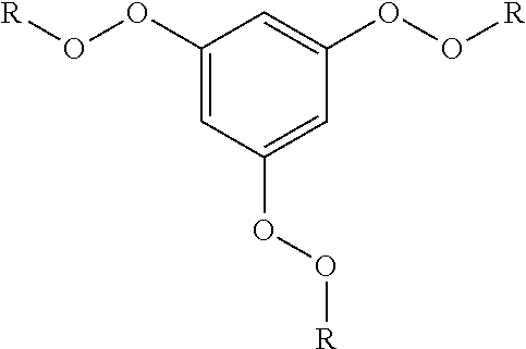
[R]OOC1=CC(OO[R])=CC(OO[R])=C1
